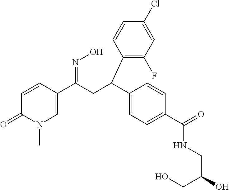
C1=CC(C(CC(C2=CC=C(C(=O)NCC(O)CO)C=C2)C2=C(F)C=C(Cl)C=C2)=NO)=CN(C)C1=O
